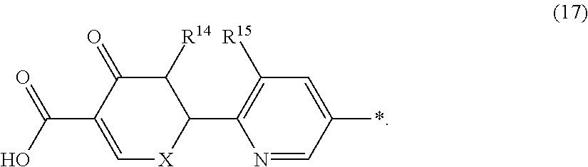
C1=C(C(=O)O)C(=O)C([R14])C(C2=C([R15])C=C(*)C=N2)[X]1
